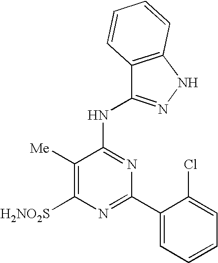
C1([Me])=C([H2NO2S])N=C(C2=CC=CC=C2Cl)N=C1NC1=NNC2=C1C=CC=C2
